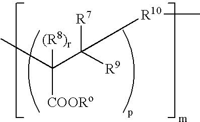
CC(C([R7])([R9])[R10]C)([COORo])[(R8)r]
